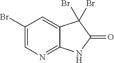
C1(Br)=CN=C2C(=C1)C(Br)(Br)C(=O)N2
